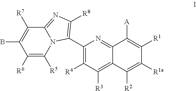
C1(C2=C([R8])N=C3N2C([R5])=C([R6])C(B)=C3[R7])=C([R4])C([R3])=C2C(=N1)C([A])=C([R1])C([R1a])=C2[R2]
